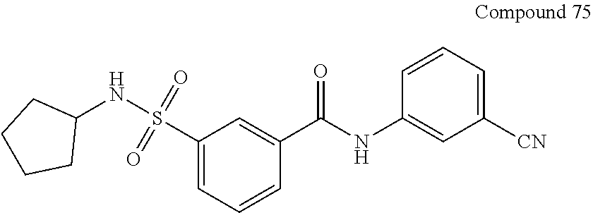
C1(C(NC2=CC([CN])=CC=C2)=O)=CC(S(NC2CCCC2)(=O)=O)=CC=C1
